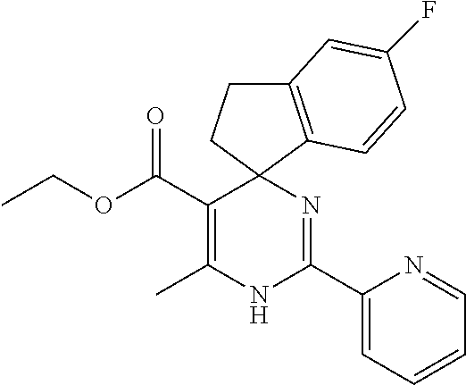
C(OC(C1=C(C)NC(C2=CC=CC=N2)=NC12CCC1=C2C=CC(F)=C1)=O)C
